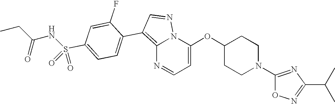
C12=C(C3=CC=C(S(NC(CC)=O)(=O)=O)C=C3F)C=NN1C(OC1CCN(C3=NC(C(C)C)=NO3)CC1)=CC=N2
